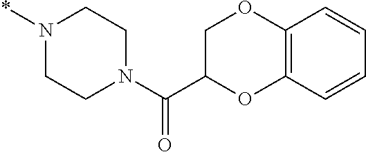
C12=C(C=CC=C1)OC(C(N1CCN(*)CC1)=O)CO2
